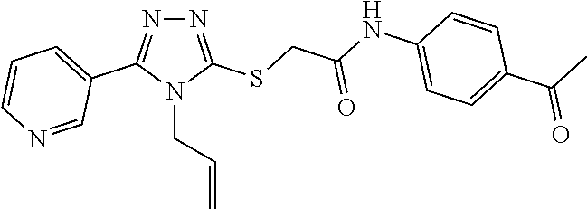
N1=C(SCC(NC2=CC=C(C(C)=O)C=C2)=O)N(CC=C)C(C2=CC=CN=C2)=N1
